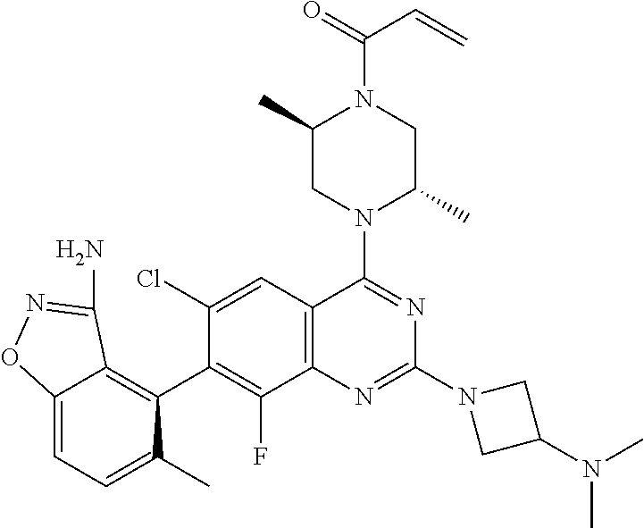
C12=C(C=C(Cl)C(C3=C4C(=CC=C3C)ON=C4N)=C1F)C(N1C(C)CN(C(=O)C=C)C(C)C1)=NC(N1CC(N(C)C)C1)=N2
